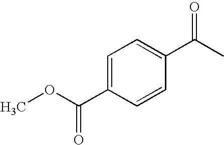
C1=C(C(OC)=O)C=CC(C(=O)C)=C1
